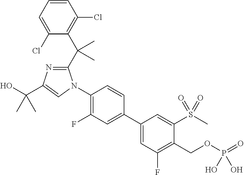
C1(C(C)(C)C2=C(Cl)C=CC=C2Cl)=NC(C(O)(C)C)=CN1C1=C(F)C=C(C2=CC(F)=C(COP(=O)(O)O)C(S(C)(=O)=O)=C2)C=C1
